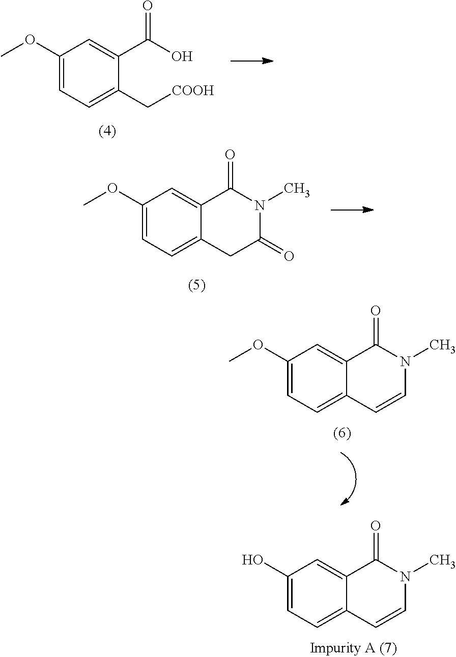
C1(OC)=CC=C(C[COOH])C(C(O)=O)=C1.C1(OC)=CC=C2C(=C1)C(=O)N(C)C(=O)C2.C1(OC)=CC=C2C(=C1)C(=O)N(C)C=C2.C1(O)=CC=C2C(=C1)C(=O)N(C)C=C2
